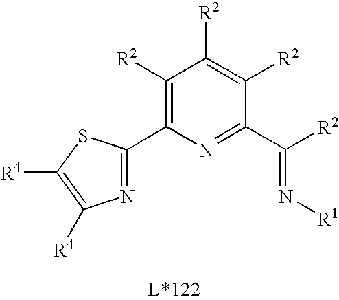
C1([R2])=C(C2=NC([R4])=C([R4])S2)N=C(C([R2])=N[R1])C([R2])=C1[R2]
